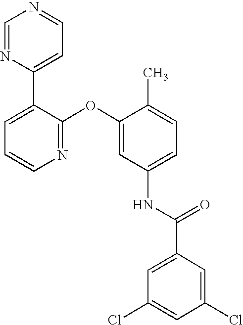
C1=NC(C2=CC=CN=C2OC2=CC(NC(C3=CC(Cl)=CC(Cl)=C3)=O)=CC=C2C)=CC=N1
